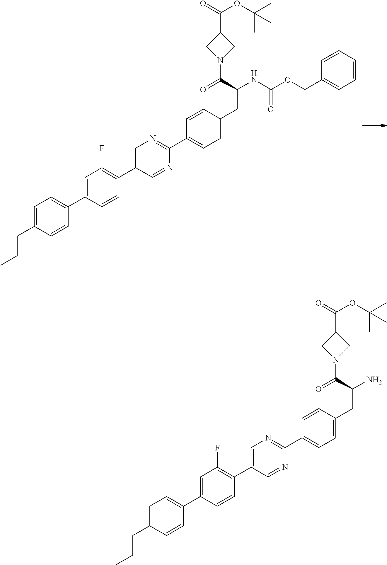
O=C(OC(C)(C)C)C1CN(C(C(NC(OCC2=CC=CC=C2)=O)CC2=CC=C(C3=NC=C(C4=C(F)C=C(C5=CC=C(CCC)C=C5)C=C4)C=N3)C=C2)=O)C1.O=C(OC(C)(C)C)C1CN(C(C(N)CC2=CC=C(C3=NC=C(C4=C(F)C=C(C5=CC=C(CCC)C=C5)C=C4)C=N3)C=C2)=O)C1
